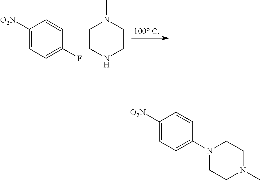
C1([O2N])=CC=C(F)C=C1.C1CNCCN1C.C1([O2N])=CC=C(N2CCN(C)CC2)C=C1
